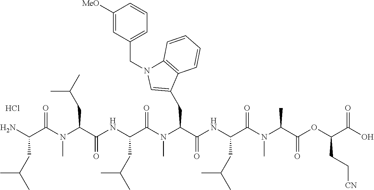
Cl.C(C(N(C)C(=O)C(NC(C(N(C(C(N)CC(C)C)=O)C)CC(C)C)=O)CC(C)C)C(=O)NC(C(N(C(C(OC(C(O)=O)CC[CN])=O)C)C)=O)CC(C)C)C1=CN(CC2=CC=CC([MeO])=C2)C2=C1C=CC=C2
